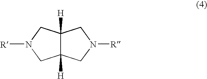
C12([H])C([H])(CN([R])C1)CN([R])C2
